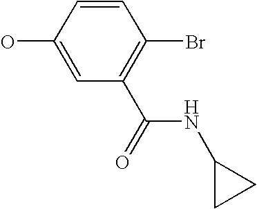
OC1=CC(C(=O)NC2CC2)=C(Br)C=C1
